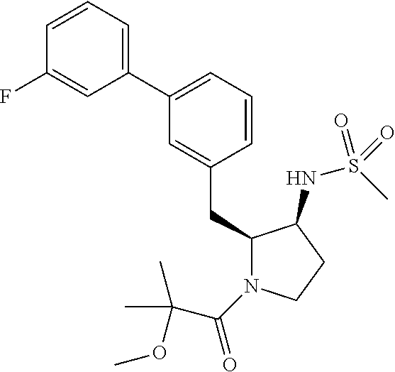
C1(CC2N(C(=O)C(C)(C)OC)CCC2NS(C)(=O)=O)=CC(C2=CC=CC(F)=C2)=CC=C1
